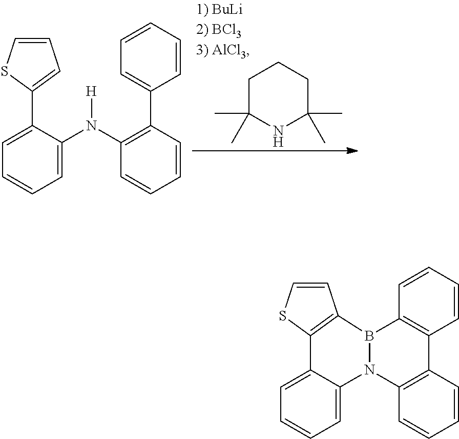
C1C(C)(C)NC(C)(C)CC1.C1=CSC(C2=CC=CC=C2N(C2=C(C3=CC=CC=C3)C=CC=C2)[H])=C1.C1=CSC2=C1B1N(C3=CC=CC=C23)C2=C(C=CC=C2)C2=C1C=CC=C2
